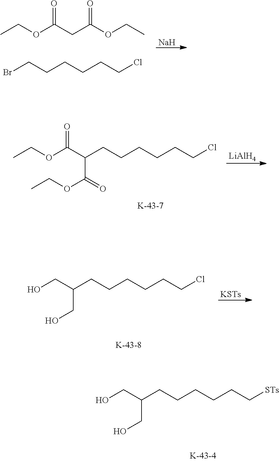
OCC(CCCCCC[STs])CO.CCOC(CC(OCC)=O)=O.[Na].BrCCCCCCCl.CCOC(C(CCCCCCCl)C(=O)OCC)=O.[LiAlH4].OCC(CCCCCCCl)CO.[KSTs]
